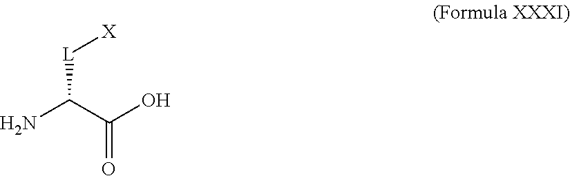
[L](C(C(O)=O)N)[X]
